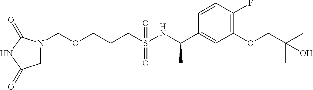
N1(COCCCS(NC(C2=CC(OCC(C)(C)O)=C(F)C=C2)C)(=O)=O)CC(=O)NC1=O
